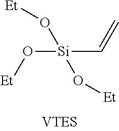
C([Si](O[Et])(O[Et])O[Et])=C
